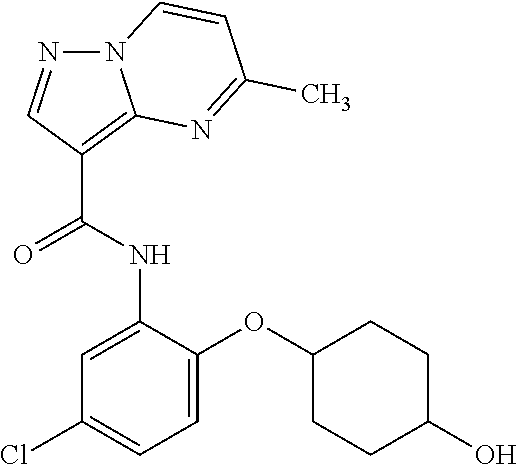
C1(Cl)=CC=C(OC2CCC(O)CC2)C(NC(C2=C3N(N=C2)C=CC(C)=N3)=O)=C1
